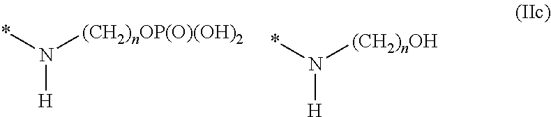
*N([(CH2)nOP(O)(OH)2])[H].*N([(CH2)nOH])[H]
